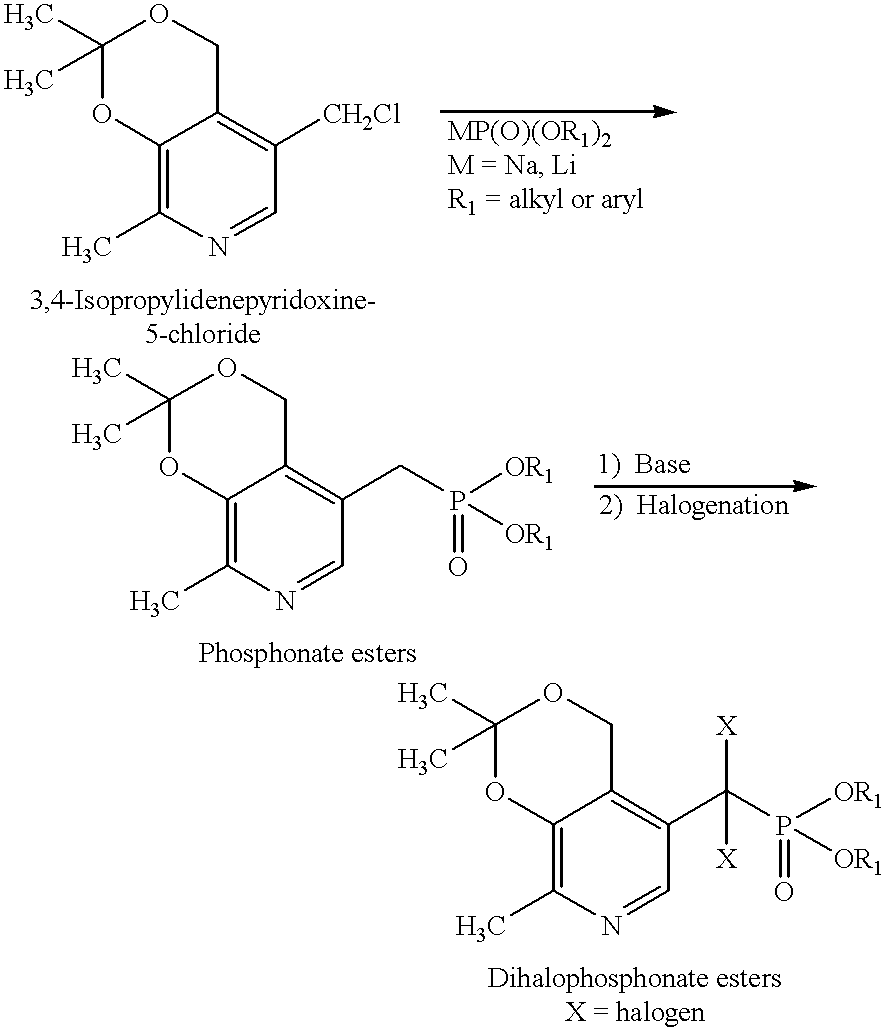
C12=C(C)N=CC([CH2Cl])=C1COC(C)(C)O2.C12=C(C)N=CC(CP([OR1])([OR1])=O)=C1COC(C)(C)O2.C12=C(C)N=CC(C(P([OR1])([OR1])=O)([X])[X])=C1COC(C)(C)O2
